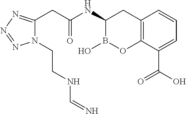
C12=C(C(C(O)=O)=CC=C1)OB(O)C(NC(CC1=NN=NN1CCNC=N)=O)C2
